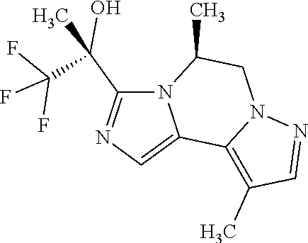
FC(F)(F)C(C)(C1=NC=C2N1C(C)CN1C2=C(C)C=N1)O
